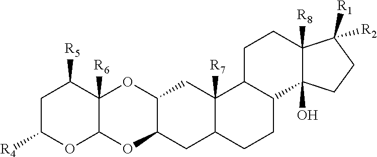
C1C([R4])OC2C([R6])(C1[R5])OC1C(O2)CC2C([R7])(C1)C1C(CC2)C2(O)C([R8])(CC1)C([R2])([R1])CC2
